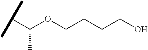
C(C(OCCCCO)C)(C)C
